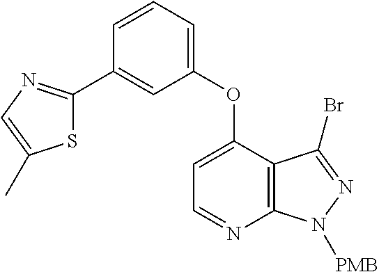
C1=CC=C(OC2=CC=NC3=C2C(Br)=NN3[PMB])C=C1C1=NC=C(C)S1
